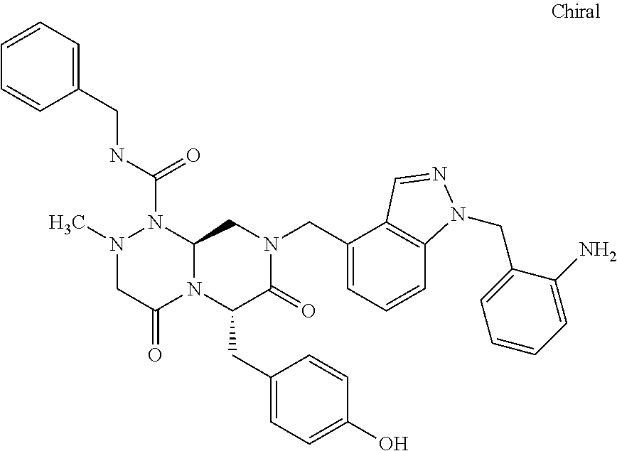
N1(C)CC(=O)N2C(N1C(NCC1=CC=CC=C1)=O)CN(CC1=CC=CC3=C1C=NN3CC1=CC=CC=C1N)C(=O)C2CC1=CC=C(O)C=C1
